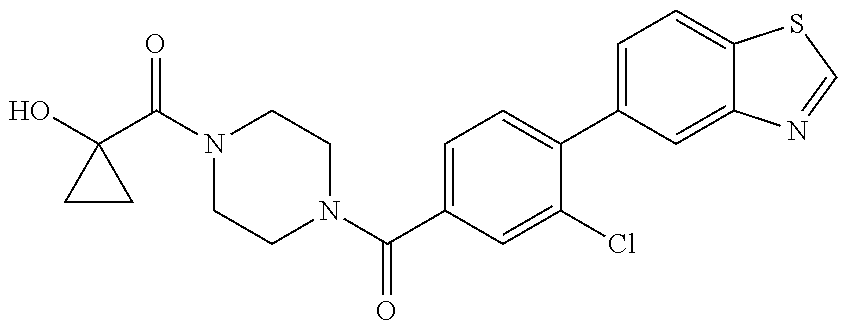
OC1(C(N2CCN(C(C3=CC=C(C4=CC=C5C(=C4)N=CS5)C(Cl)=C3)=O)CC2)=O)CC1
